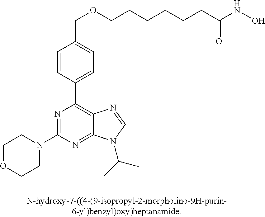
C1OCCN(C2=NC(C3=CC=C(COCCCCCCC(=O)NO)C=C3)=C3C(=N2)N(C(C)C)C=N3)C1
